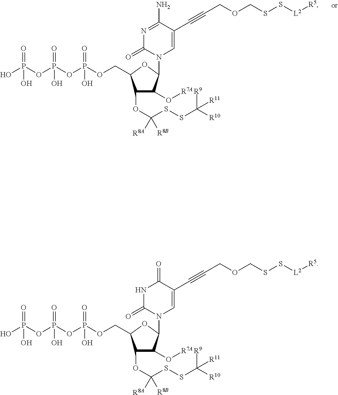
C(#CCOCSS[L2][R5])C1=CN(C2C(O[R7A])C(OC(SSC([R10])([R9])[R11])([R8B])[R8A])C(COP(=O)(O)OP(=O)(O)OP(O)(=O)O)O2)C(=O)N=C1N.C(COCSS[L2][R5])#CC1=CN(C2C(O[R7A])C(OC(SSC([R10])([R9])[R11])([R8B])[R8A])C(COP(=O)(O)OP(=O)(O)OP(O)(=O)O)O2)C(=O)NC1=O
